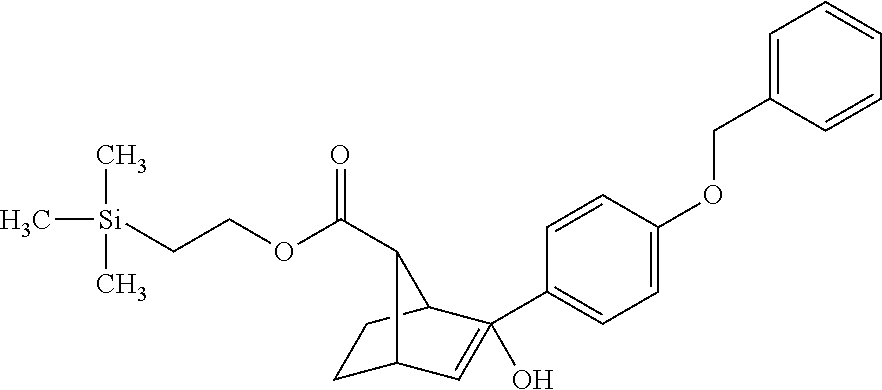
C[Si](CCOC(=O)C1C2CCC1C(C1=CC=C(OCC3=CC=CC=C3)C=C1)(O)=C2)(C)C
